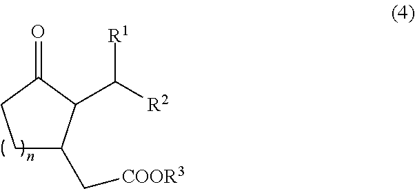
C1C(C[COOR3])C(C([R2])[R1])C(=O)C1
